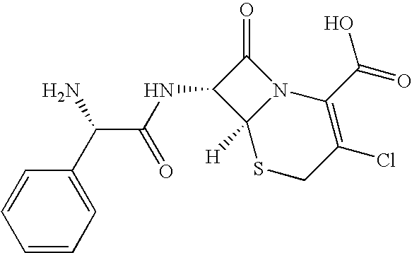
C1=CC=C(C(C(NC2C3([H])N(C2=O)C(C(=O)O)=C(Cl)CS3)=O)N)C=C1
